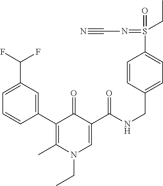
C1(C2=C(C)N(CC)C=C(C(NCC3=CC=C(S(=O)(=NC#N)CC)C=C3)=O)C2=O)=CC(C(F)F)=CC=C1
